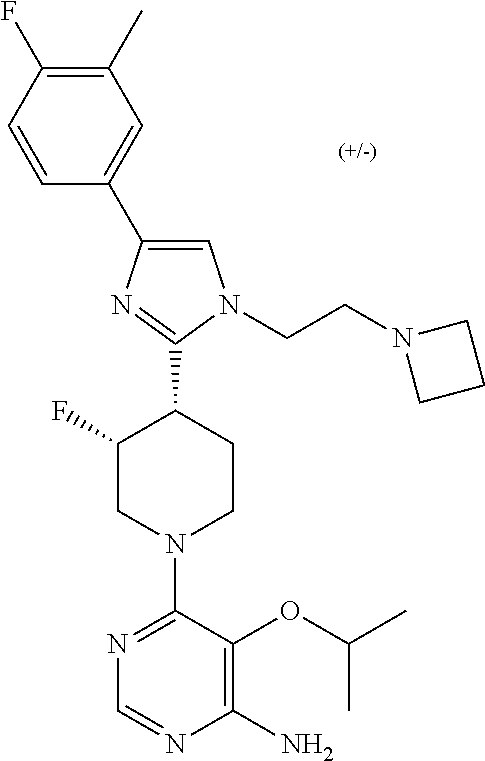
C1(C)=C(F)C=CC(C2=CN(CCN3CCC3)C(C3C(F)CN(C4=NC=NC(N)=C4OC(C)C)CC3)=N2)=C1
